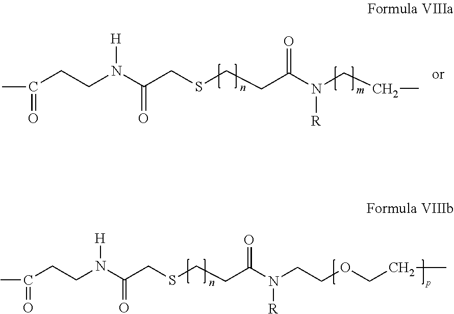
CC(CCN(C(CSCCC(N(CCC)[R])=O)=O)[H])=O.CC(CCN(C(CSCCC(N(CCOCCC)[R])=O)=O)[H])=O
